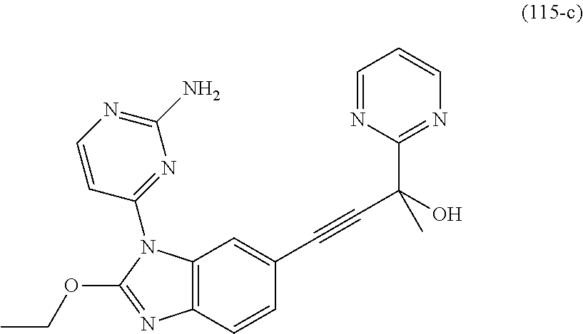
C12=C(C=CC(C#CC(O)(C3=NC=CC=N3)C)=C1)N=C(OCC)N2C1=NC(N)=NC=C1
